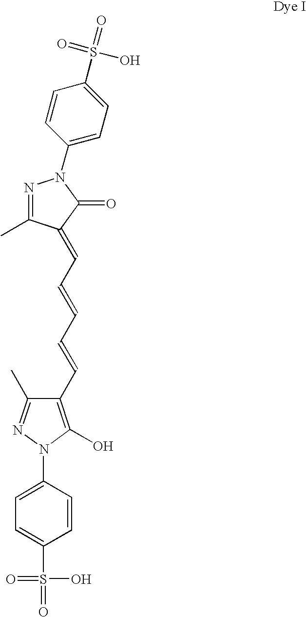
CC1=NN(C2=CC=C(S(=O)(O)=O)C=C2)C(O)=C1C=CC=CC=C1C(C)=NN(C2=CC=C(S(=O)(O)=O)C=C2)C1=O
